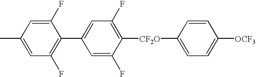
C1=C(C)C=C(F)C(C2=CC(F)=C([CF2O]C3=CC=C([OCF3])C=C3)C(F)=C2)=C1F
